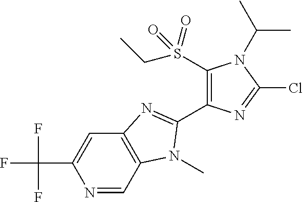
N1=CC2=C(C=C1C(F)(F)F)N=C(C1=C(S(=O)(=O)CC)N(C(C)C)C(Cl)=N1)N2C
